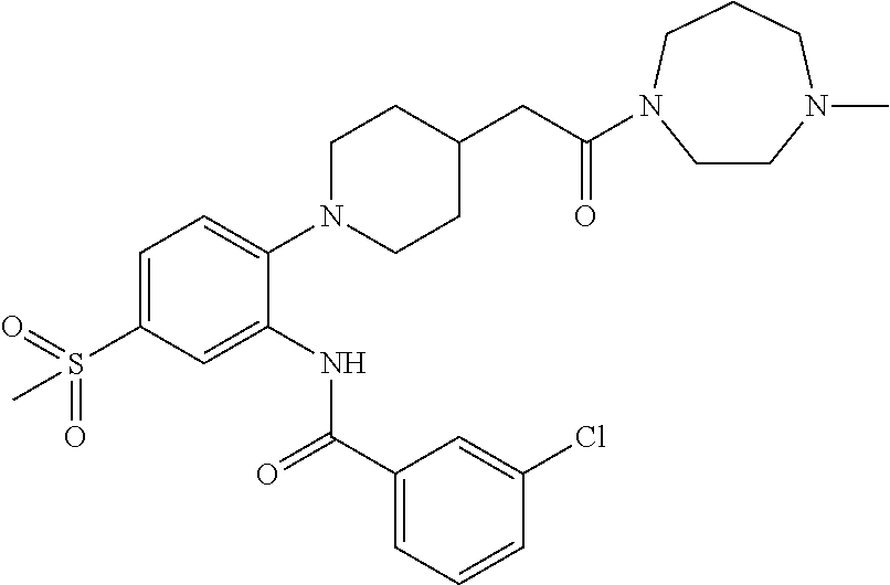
C1=C(S(=O)(=O)C)C=C(NC(C2=CC=CC(Cl)=C2)=O)C(N2CCC(CC(=O)N3CCN(C)CCC3)CC2)=C1
